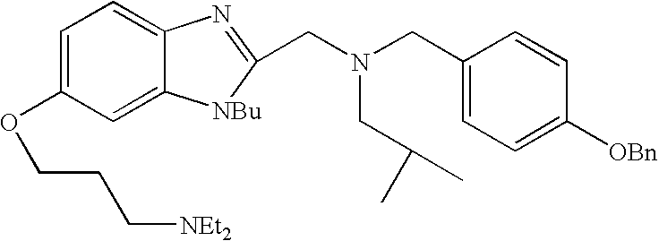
[NEt2]CCCOC1=CC=C2C(=C1)[NBu]C(CN(CC(C)C)CC1=CC=C([OBn])C=C1)=N2
